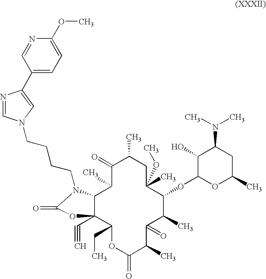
C12C(C#C)(C(CC)OC(=O)C(C)C(=O)C(C)C(OC3OC(C)CC(N(C)C)C3O)C(C)(OC)CC(C)C(=O)C1C)OC(=O)N2CCCCN1C=NC(C2=CC=C(OC)N=C2)=C1
